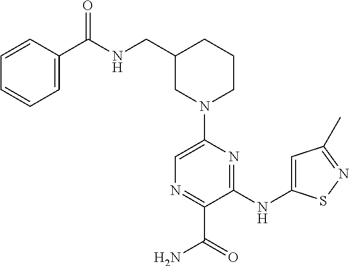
C1N(C2=CN=C(C(=O)N)C(NC3=CC(C)=NS3)=N2)CCCC1CNC(C1=CC=CC=C1)=O
